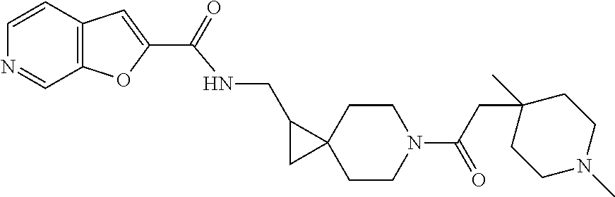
C12=C(C=C(C(NCC3C4(CCN(C(CC5(C)CCN(C)CC5)=O)CC4)C3)=O)O1)C=CN=C2
